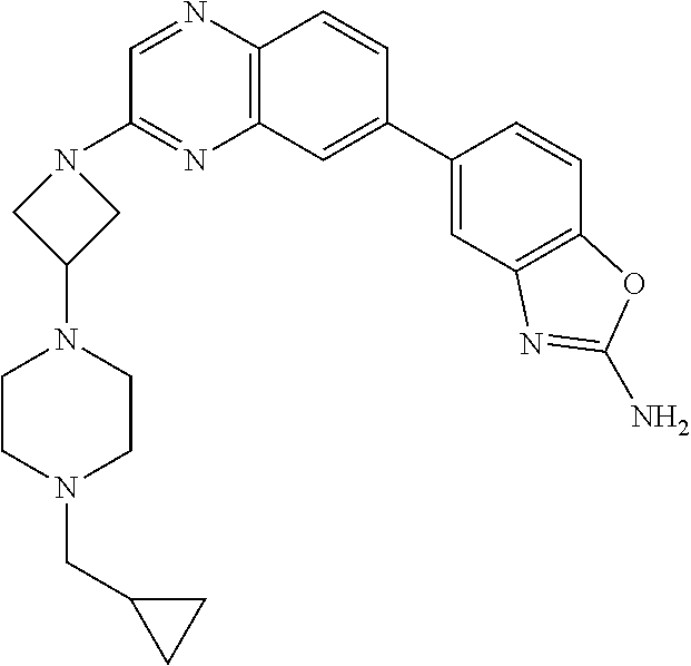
C12=C(C=CC(C3=CC4=C(C=C3)OC(N)=N4)=C1)N=CC(N1CC(N3CCN(CC4CC4)CC3)C1)=N2
